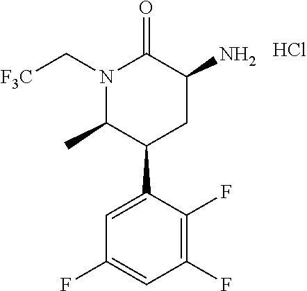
C1(F)=CC(F)=C(F)C(C2C(C)N(C[F3C])C(=O)C(N)C2)=C1.Cl
